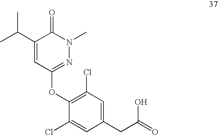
C1(C(C)C)=CC(OC2=C(Cl)C=C(CC(O)=O)C=C2Cl)=NN(C)C1=O
